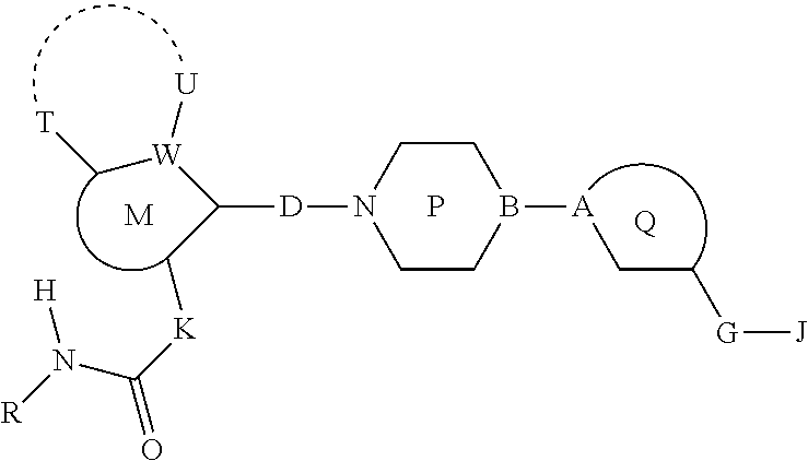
B1([A]CC[G][J])CCN([D]C(C[K]C(=O)N([R])[H])[W]([U])C[T])CC1.[Q].[M].P
